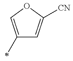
C1(C)=COC([CN])=C1
